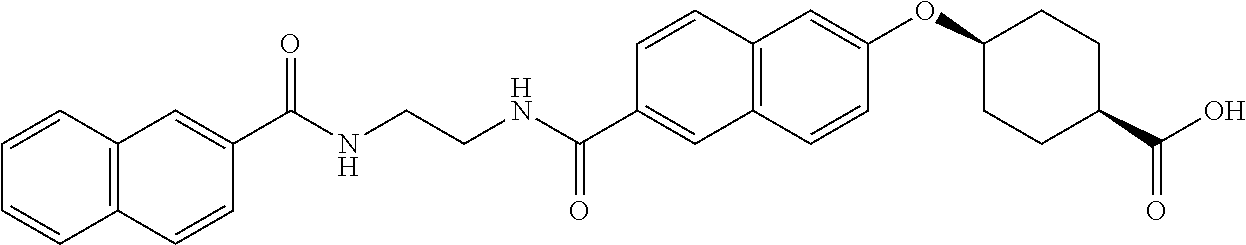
C12=C(C=C(OC3CCC(C(O)=O)CC3)C=C1)C=CC(C(NCCNC(C1=CC3=C(C=C1)C=CC=C3)=O)=O)=C2
